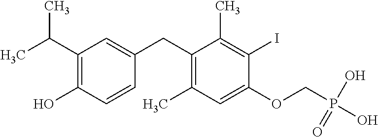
C1=C(CC2=C(C)C=C(OCP(O)(=O)O)C(I)=C2C)C=CC(O)=C1C(C)C
